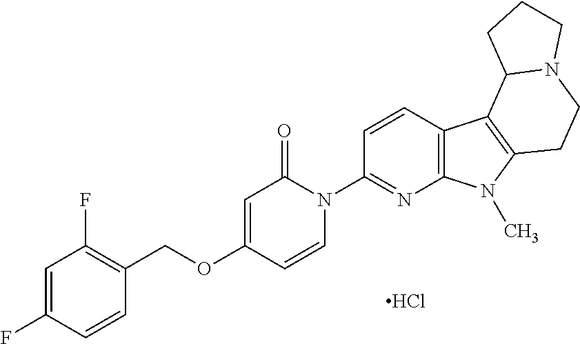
Cl.C1=CN(C2=NC3=C(C=C2)C2=C(N3C)CCN3C2CCC3)C(=O)C=C1OCC1=C(F)C=C(F)C=C1
